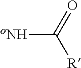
[oNH]C(=O)[R]
